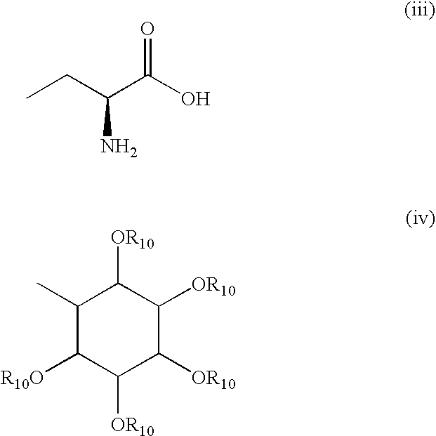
C1(C)C([R10O])C([OR10])C([OR10])C([OR10])C1[OR10].CCC(C(O)=O)N
